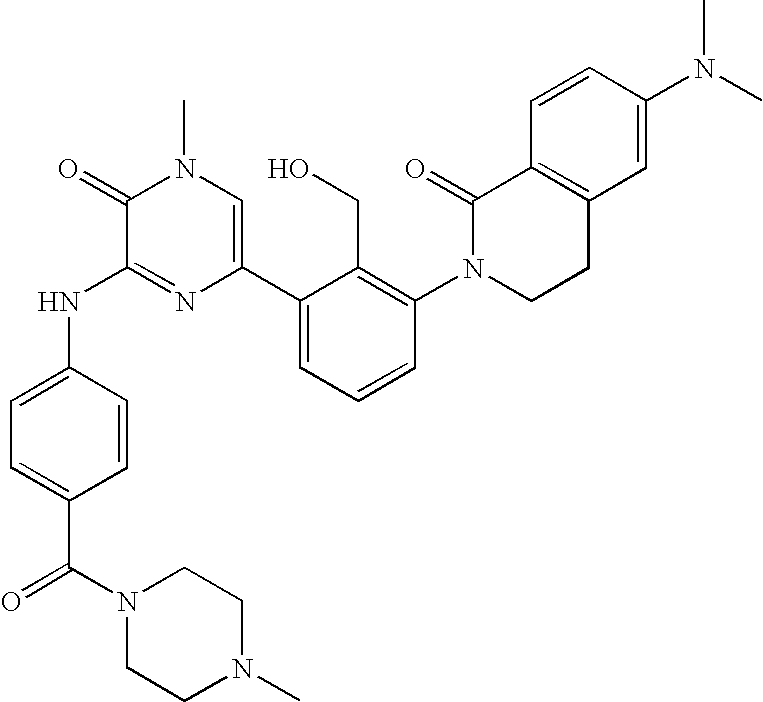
N(C1=NC(C2=CC=CC(N3CCC4=C(C3=O)C=CC(N(C)C)=C4)=C2CO)=CN(C)C1=O)C1=CC=C(C(N2CCN(C)CC2)=O)C=C1
